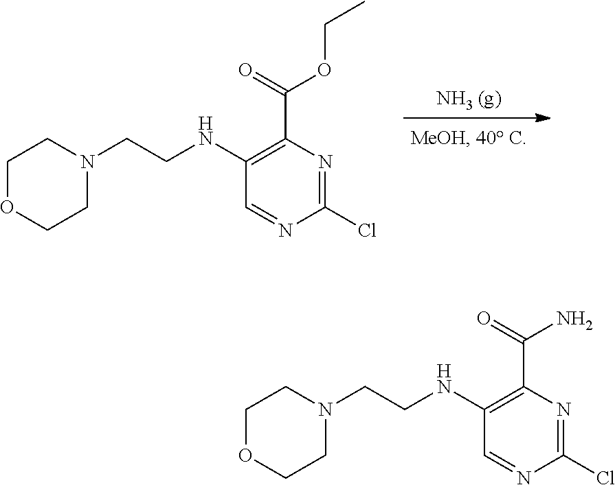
C1=NC(Cl)=NC(C(=O)OCC)=C1NCCN1CCOCC1.C1=NC(Cl)=NC(C(=O)N)=C1NCCN1CCOCC1
